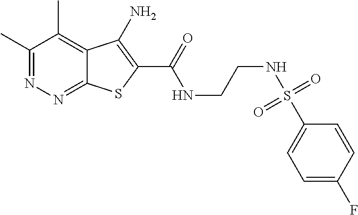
C1(C)=NN=C2C(=C1C)C(N)=C(C(=O)NCCNS(C1=CC=C(F)C=C1)(=O)=O)S2
